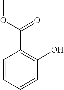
C1=CC=CC(O)=C1C(OC)=O
